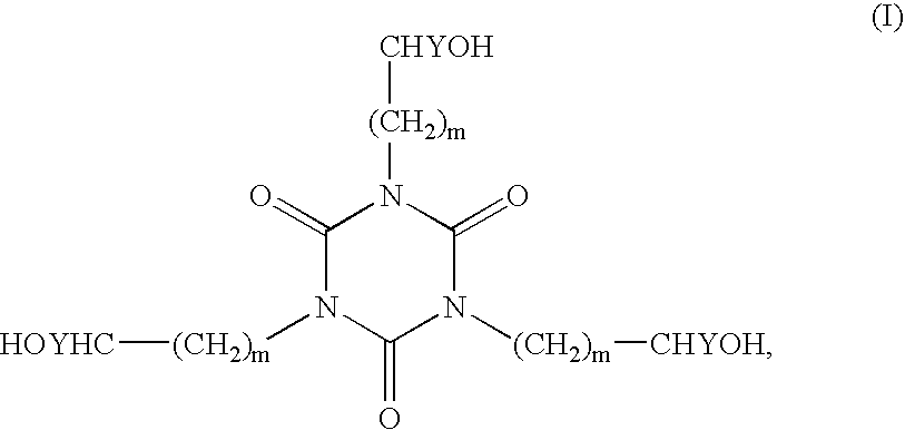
C1(=O)N([(CH2)m][HOYHC])C(=O)N([(CH2)m][CHYOH])C(=O)N1[(CH2)m][CHYOH]
